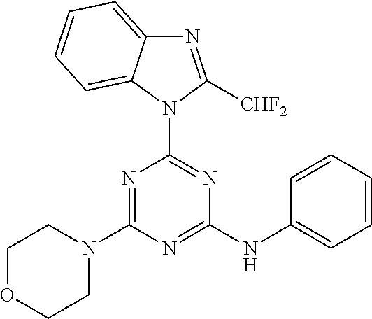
N1=C(N2CCOCC2)N=C(NC2=CC=CC=C2)N=C1N1C([CHF2])=NC2=CC=CC=C12
